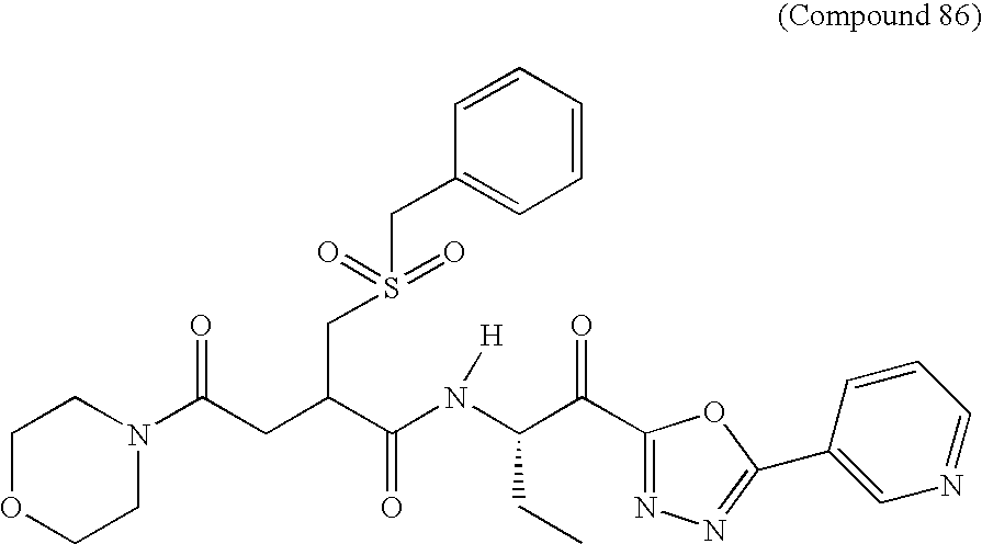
C1OCCN(C(CC(C(=O)N([H])C(CC)C(=O)C2=NN=C(C3=CN=CC=C3)O2)CS(=O)(=O)CC2=CC=CC=C2)=O)C1
